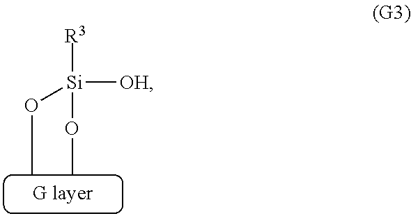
[R3][Si]([OH])(OC)OC
